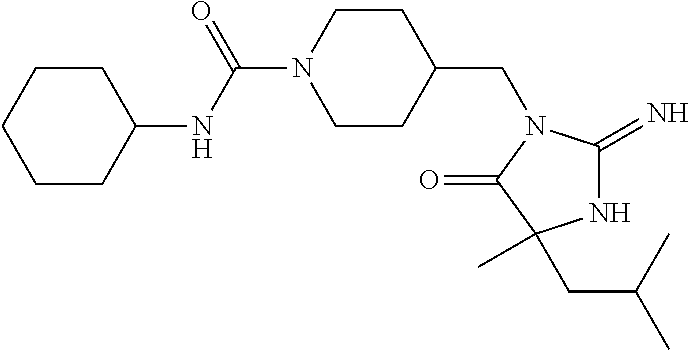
C1CC(CN2C(=N)NC(C)(CC(C)C)C2=O)CCN1C(NC1CCCCC1)=O
